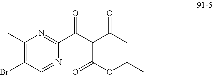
C1(C)=C(Br)C=NC(C(C(C(C)=O)C(OCC)=O)=O)=N1
